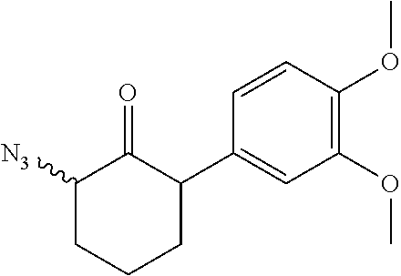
C1(OC)=C(OC)C=CC(C2CCCC([N3])C2=O)=C1
